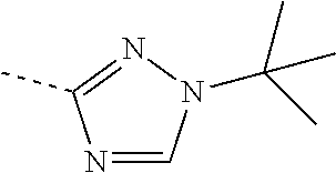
N1=CN(C(C)(C)C)N=C1C
